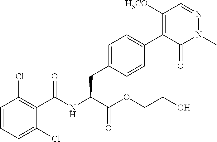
C1(C(NC(C(OCCO)=O)CC2=CC=C(C3=C([H3CO])C=NN(C)C3=O)C=C2)=O)=C(Cl)C=CC=C1Cl
